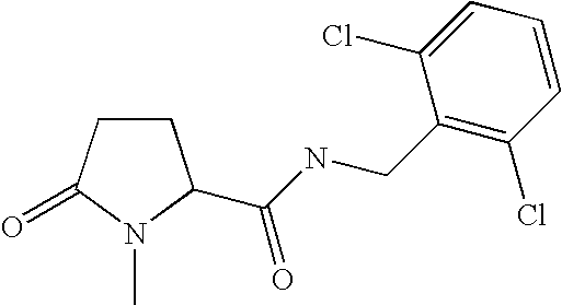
C1CC(=O)N(C)C1C(NCC1=C(Cl)C=CC=C1Cl)=O
